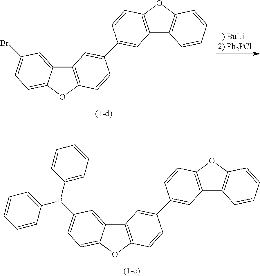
C12=C(OC3=CC=C(Br)C=C13)C=CC(C1=CC3=C(OC4=C3C=CC=C4)C=C1)=C2.C12=C(OC3=CC=C(P(C4=CC=CC=C4)C4=CC=CC=C4)C=C13)C=CC(C1=CC3=C(OC4=C3C=CC=C4)C=C1)=C2
